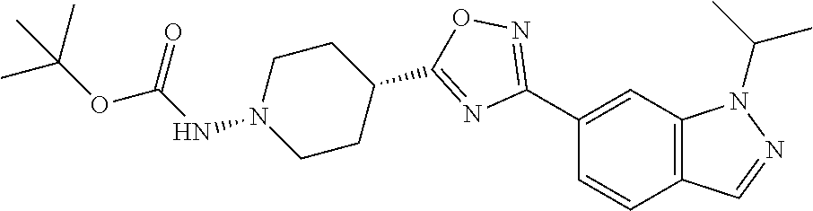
C1(C2=NOC(C3CCN(NC(OC(C)(C)C)=O)CC3)=N2)=CC2=C(C=C1)C=NN2C(C)C
